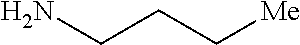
[Me]CCCN
